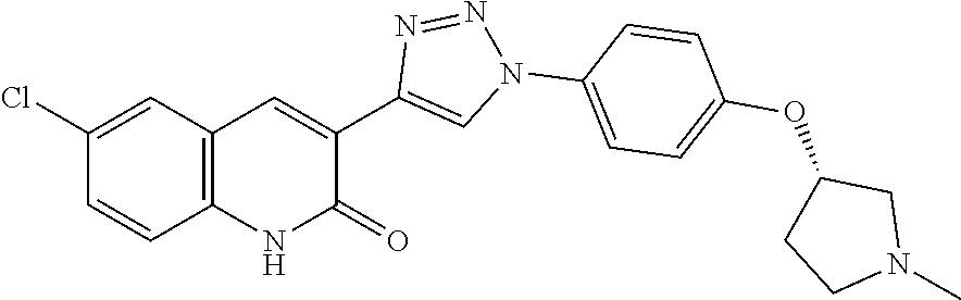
C12=C(C=C(Cl)C=C1)C=C(C1=CN(C3=CC=C(OC4CCN(C)C4)C=C3)N=N1)C(=O)N2
